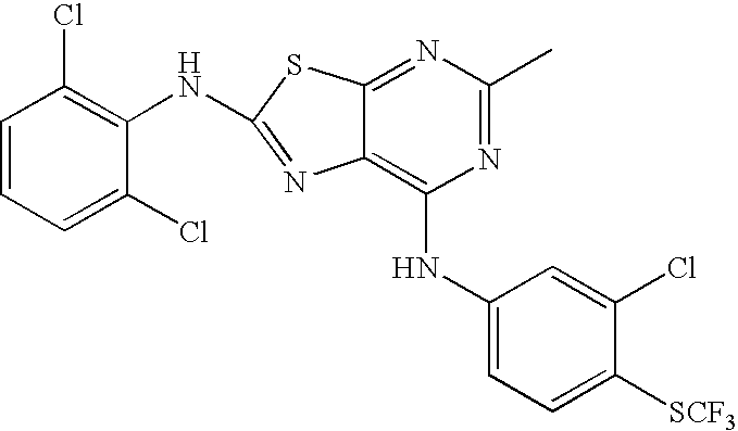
N1=C(C)N=C2C(=C1NC1=CC=C([SCF3])C(Cl)=C1)N=C(NC1=C(Cl)C=CC=C1Cl)S2
